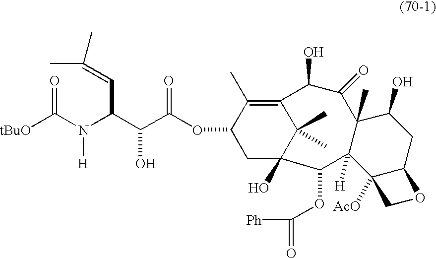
[tBuO]C(N(C(C(C(OC1CC2(O)C(C)(C)C(=C1C)C(O)C(=O)C1(C)C([H])(C2OC([Ph])=O)C2([AcO])C(CC1O)OC2)=O)O)C=C(C)C)[H])=O
